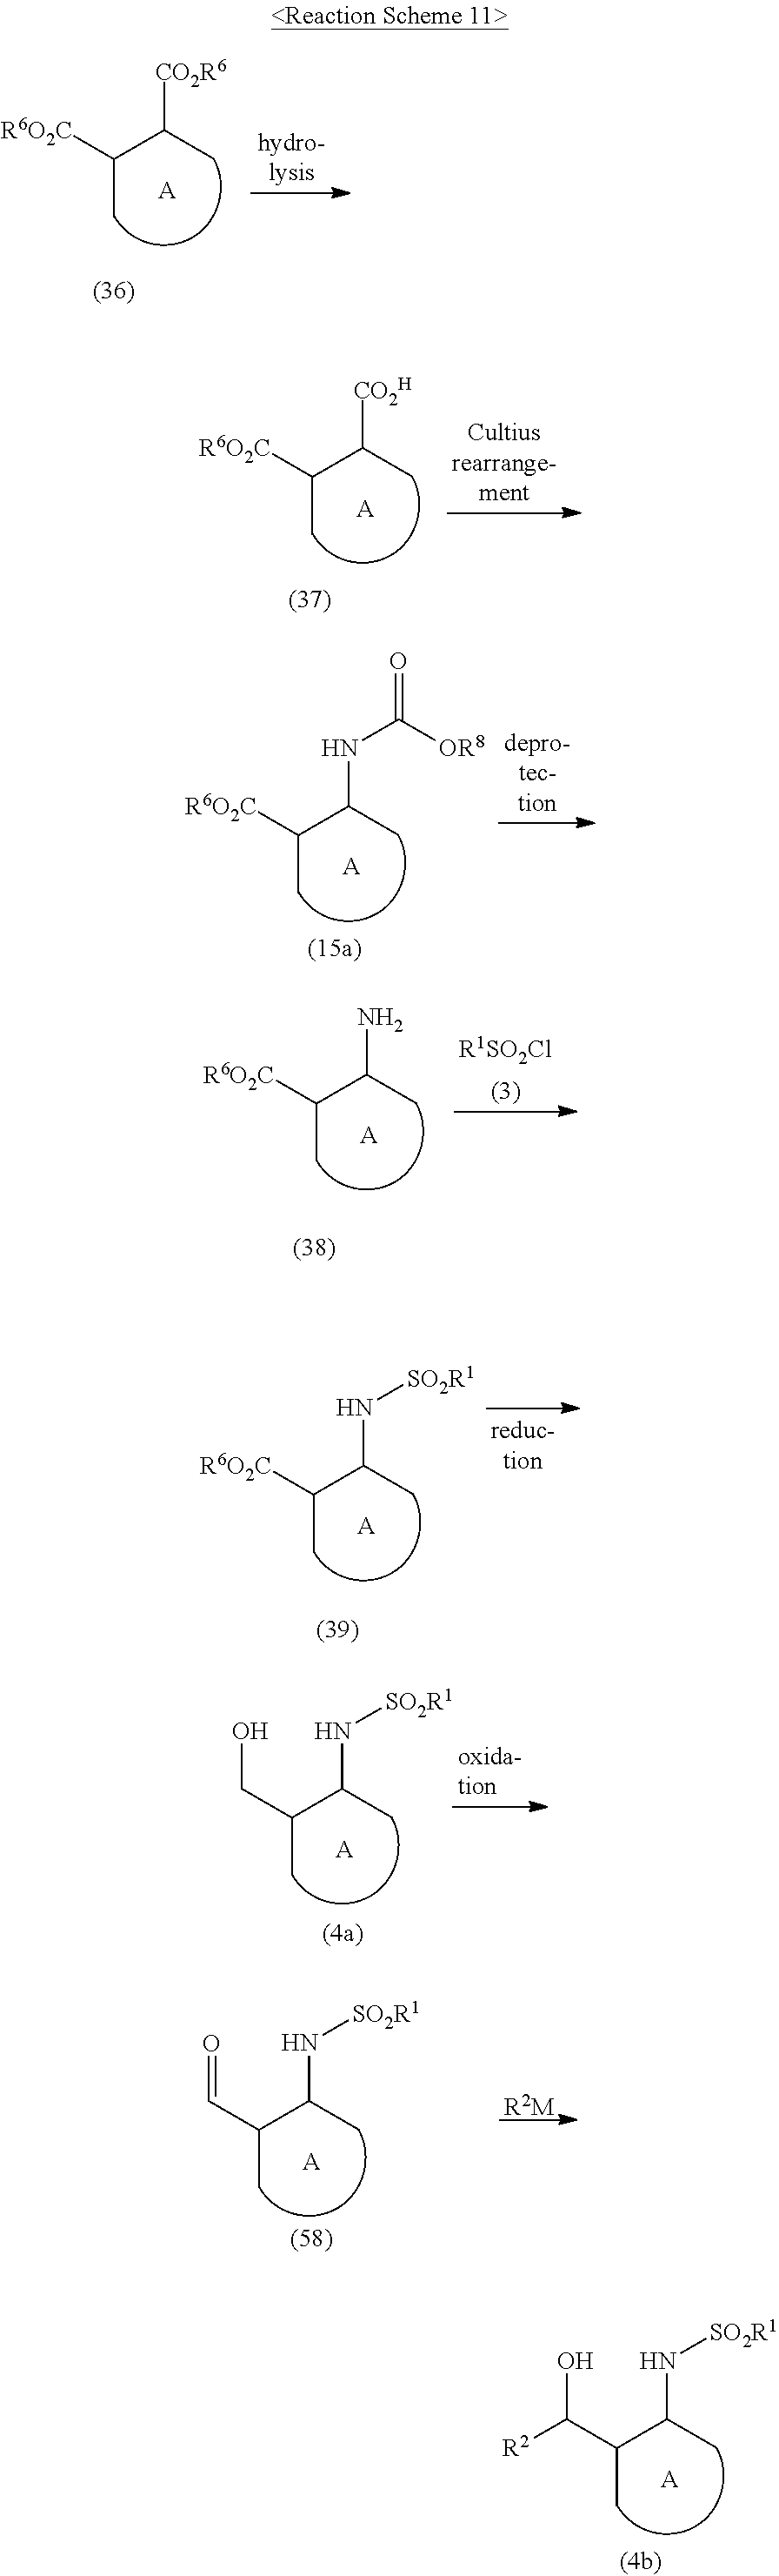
[CO2R6]C(C(C)[R6O2C])C.[A].[CO2H]C(C(C)[R6O2C])C.[A].N(C(C(C)[R6O2C])C)C([OR8])=O.[A].N(C(C(C)CO)C)[SO2R1].[A].N(C(C(C)C=O)C)[SO2R1].[A].[R2M].N(C(C(C)C(O)[R2])C)[SO2R1].[A].NC(C(C)[R6O2C])C.[A].[R1SO2Cl].N(C(C(C)[R6O2C])C)[SO2R1].[A]
